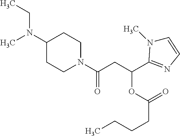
CN(C1CCN(C(CC(OC(=O)CCCC)C2=NC=CN2C)=O)CC1)CC
